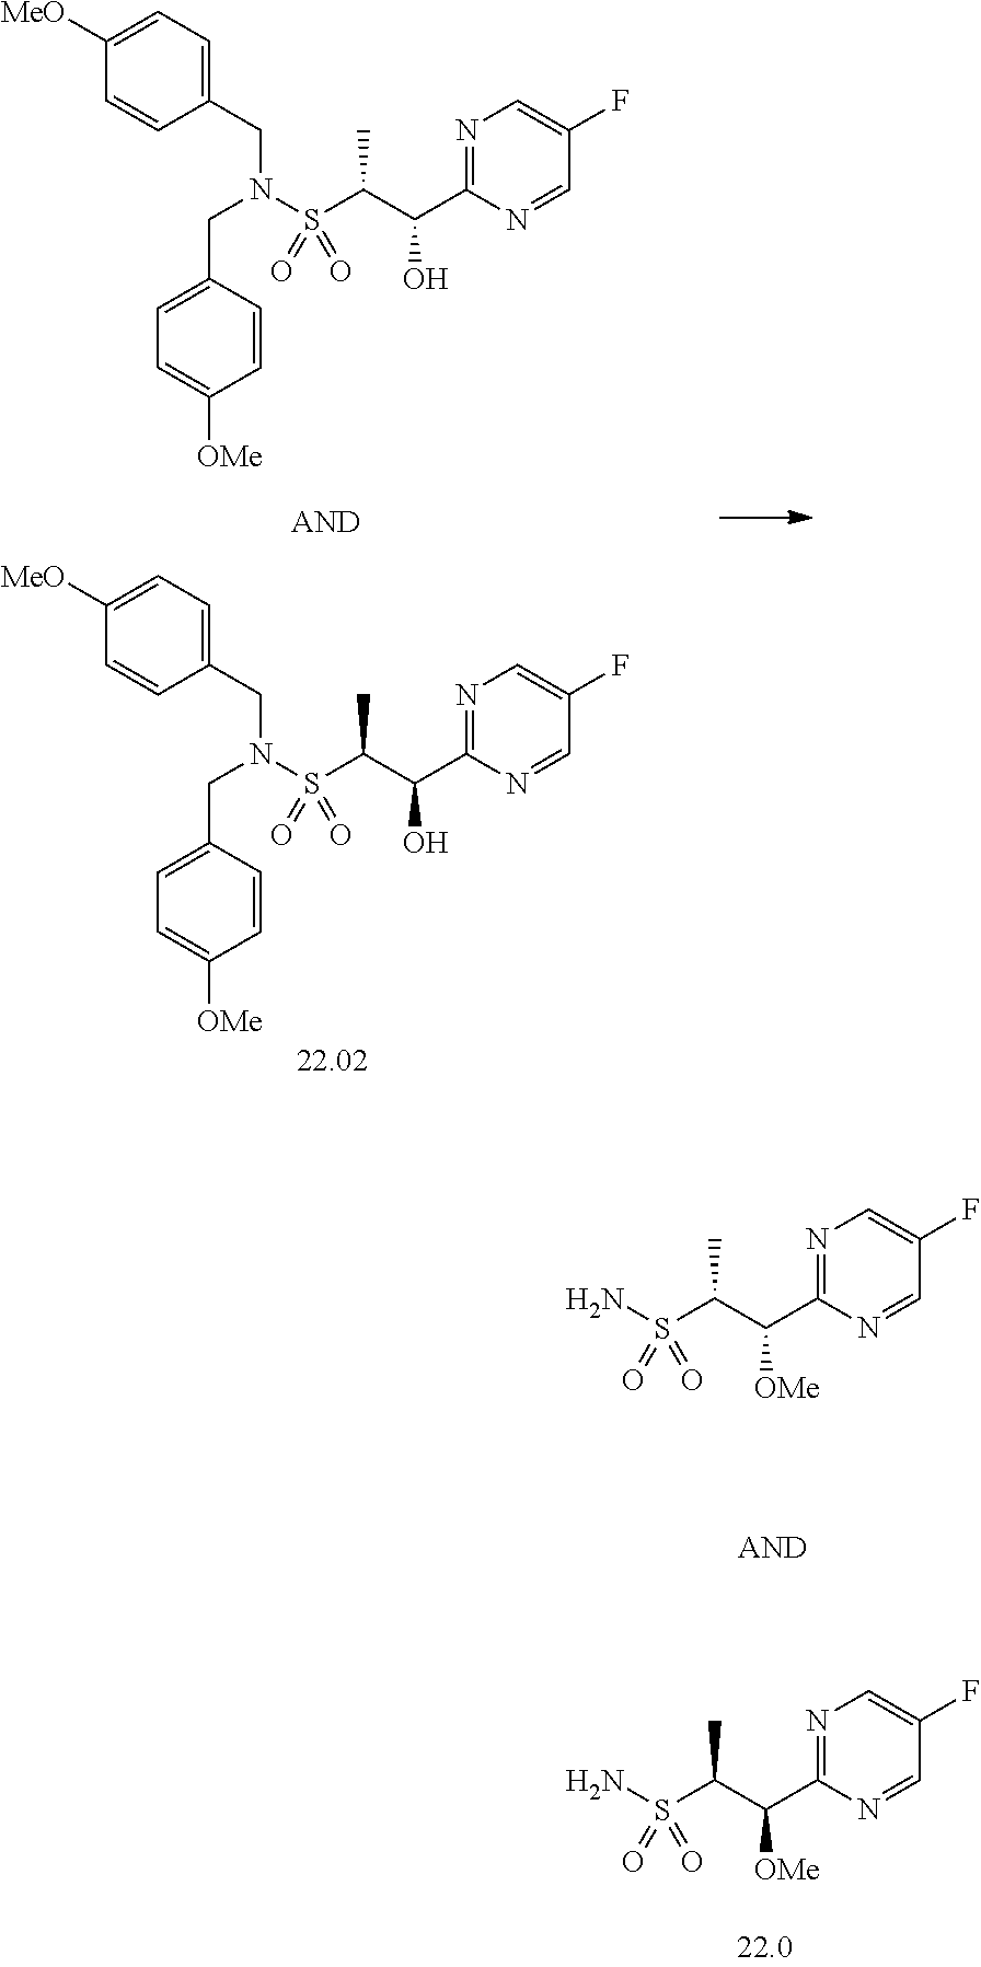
C1=NC(C([OMe])C(C)S(N)(=O)=O)=NC=C1F.C1=NC(C([OMe])C(C)S(=O)(=O)N)=NC=C1F.C1=NC(C(O)C(C)S(N(CC2=CC=C([OMe])C=C2)CC2=CC=C([MeO])C=C2)(=O)=O)=NC=C1F.C1=NC(C(O)C(C)S(=O)(=O)N(CC2=CC=C([OMe])C=C2)CC2=CC=C([MeO])C=C2)=NC=C1F
